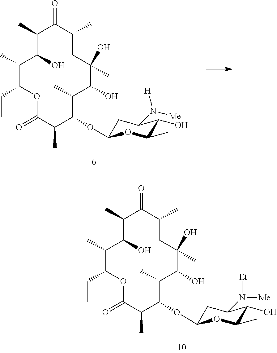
C1(C)C(O)C(C)C(CC)OC(=O)C(C)C(OC2CC(N([H])[Me])C(O)C(C)O2)C(C)C(O)C(O)(C)CC(C)C1=O.C1(C)C(O)C(C)C(CC)OC(=O)C(C)C(OC2CC(N([Me])[Et])C(O)C(C)O2)C(C)C(O)C(O)(C)CC(C)C1=O
